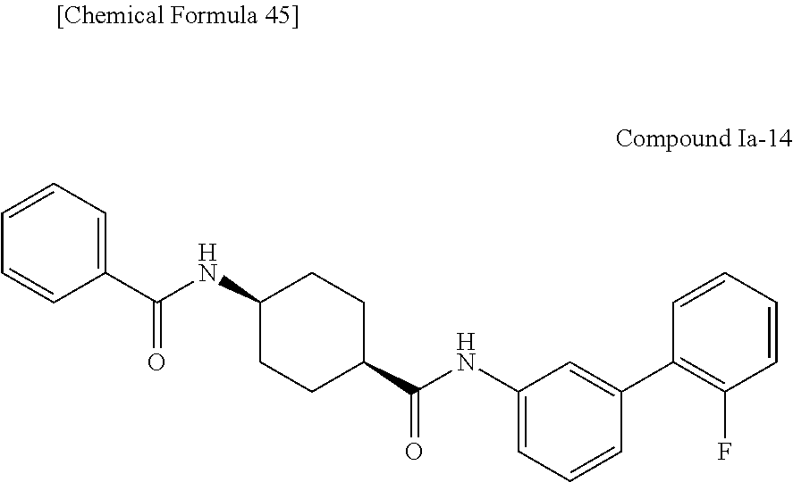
C1=CC=C(C(NC2CCC(C(NC3=CC=CC(C4=C(F)C=CC=C4)=C3)=O)CC2)=O)C=C1
